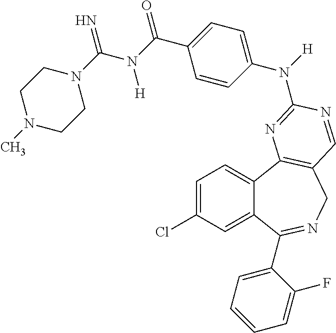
C1=C(Cl)C=C2C(=C1)C1=C(CN=C2C2=CC=CC=C2F)C=NC(N(C2=CC=C(C(N(C(N3CCN(C)CC3)=N)[H])=O)C=C2)[H])=N1
